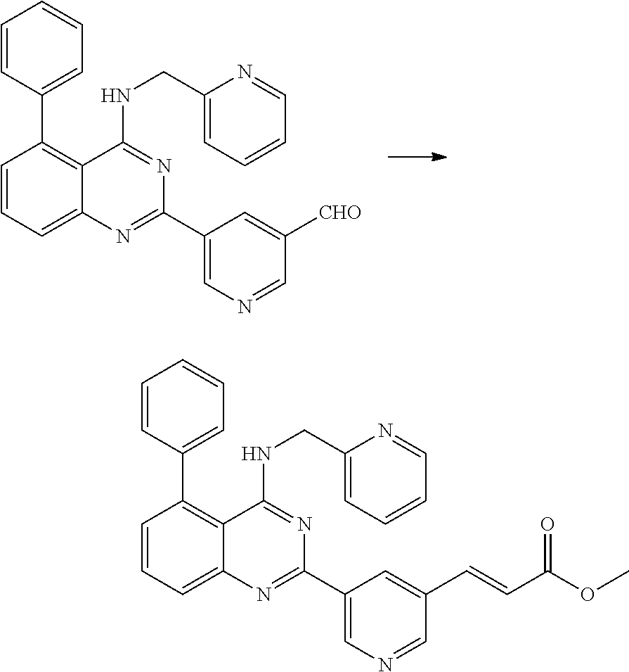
C1=CC=C2C(=C1C1=CC=CC=C1)C(NCC1=CC=CC=N1)=NC(C1=CN=CC([CHO])=C1)=N2.C1=CC=C2C(=C1C1=CC=CC=C1)C(NCC1=CC=CC=N1)=NC(C1=CN=CC(C=CC(OC)=O)=C1)=N2
